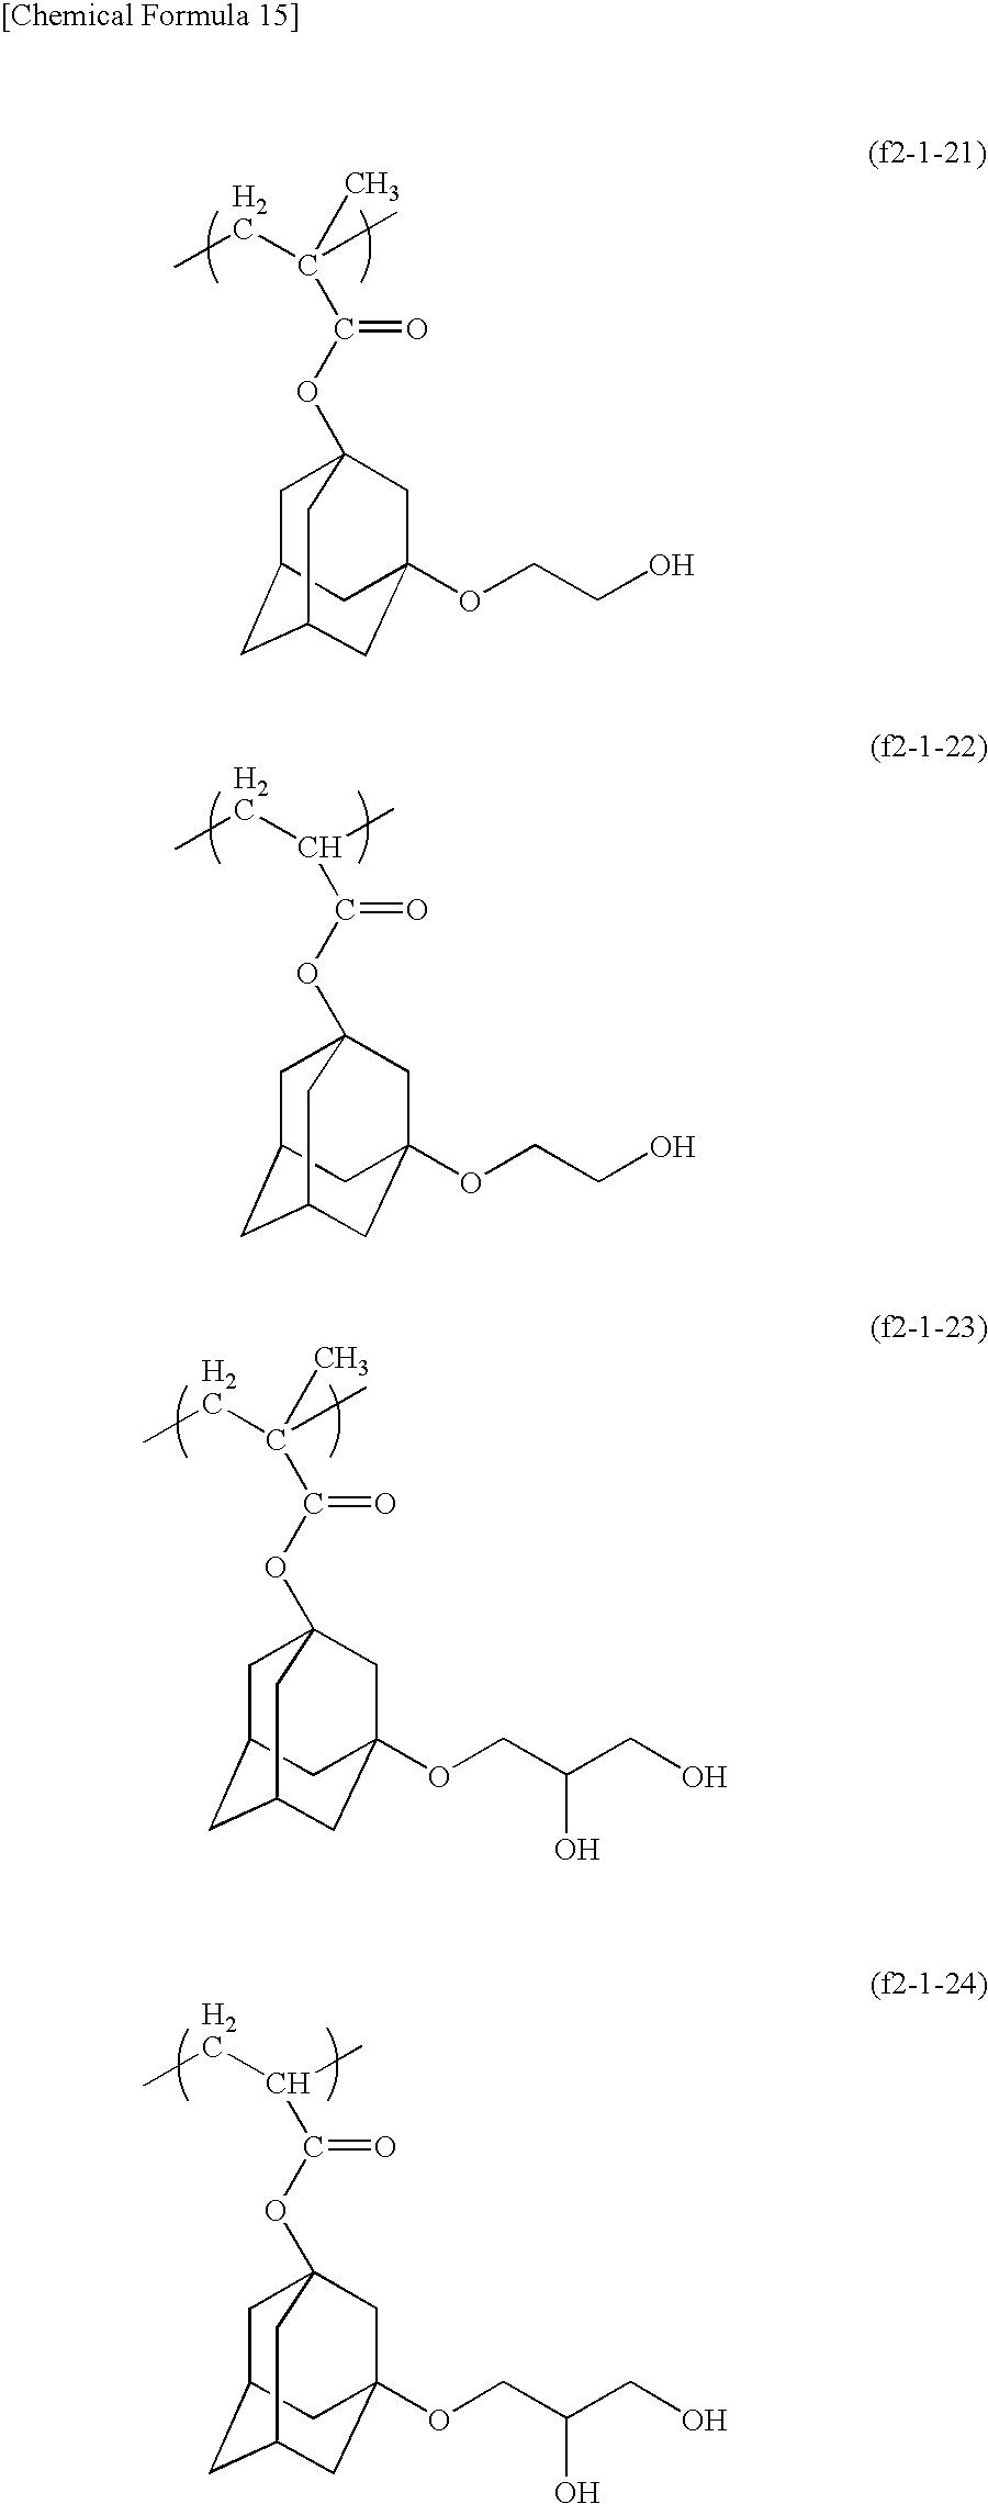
C(C(C(OC12CC3CC(CC(OCCO)(C1)C3)C2)=O)(C)C)C.C(C(C(OC12CC3CC(CC(OCCO)(C1)C3)C2)=O)C)C.C(C(C(OC12CC3CC(CC(OCC(CO)O)(C1)C3)C2)=O)(C)C)C.C(C(C(OC12CC3CC(CC(OCC(CO)O)(C1)C3)C2)=O)C)C
